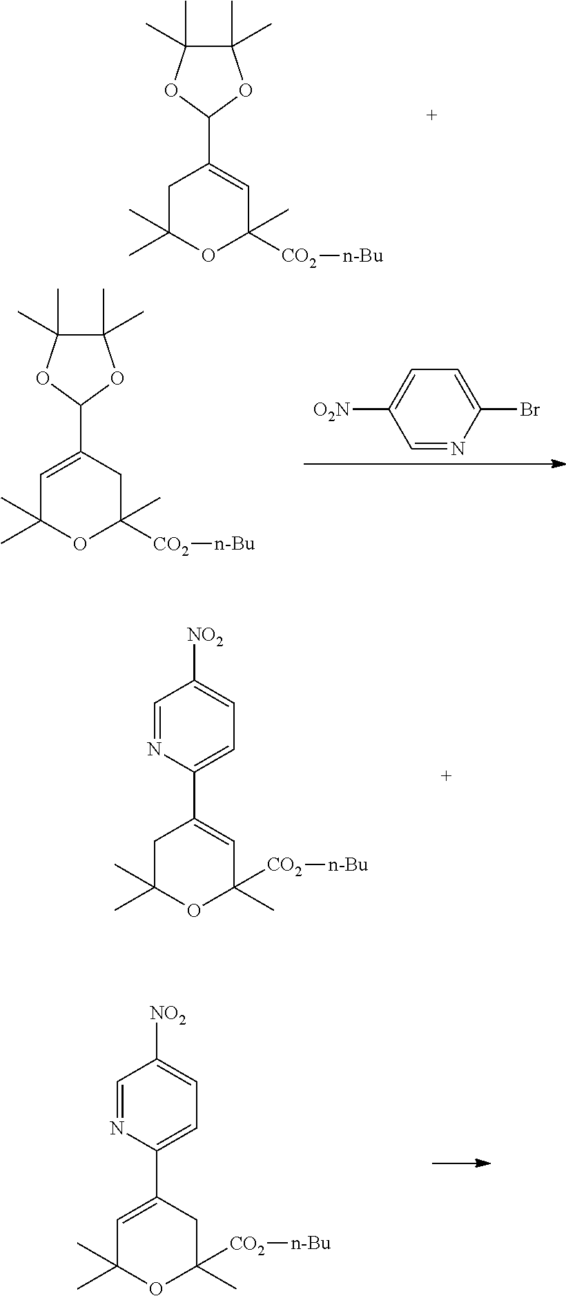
C1C(C)(C)OC([CO2][n-Bu])(C)C=C1C1OC(C)(C)C(C)(C)O1.C1=C(C2OC(C)(C)C(C)(C)O2)CC([CO2][n-Bu])(C)OC1(C)C.C1=NC(Br)=CC=C1[O2N].C1=C(C2=CC=C([NO2])C=N2)CC(C)([CO2][n-Bu])OC1(C)C.C1C(C)(C)OC(C)([CO2][n-Bu])C=C1C1=CC=C([NO2])C=N1
